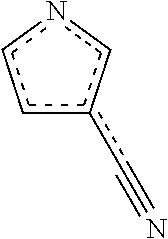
c1c(c#N)cnc1
